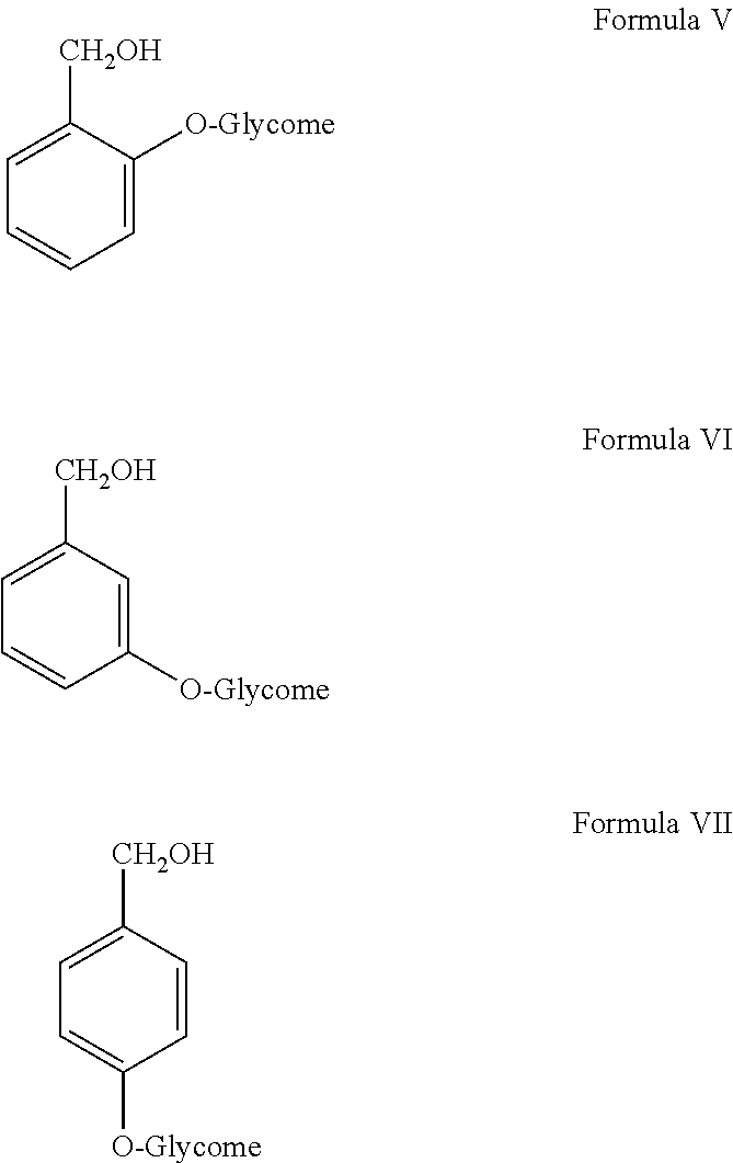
C1=C([O-Glycome])C([CH2OH])=CC=C1.C1=C([O-Glycome])C=CC=C1[CH2OH].C1=CC([O-Glycome])=CC=C1[CH2OH]
